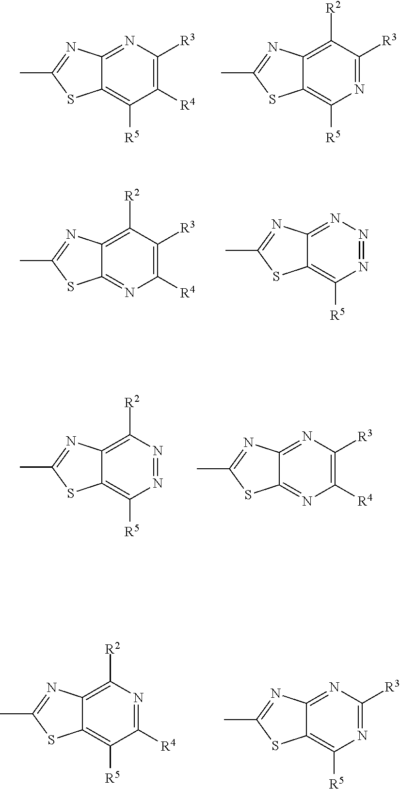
C12=C([R5])C([R4])=C([R3])N=C1N=C(C)S2.C12=C([R5])N=C([R3])C([R2])=C1N=C(C)S2.C12=NC([R4])=C([R3])C([R2])=C1N=C(C)S2.C12=C([R5])N=NN=C1N=C(C)S2.C12=C([R5])N=NC([R2])=C1N=C(C)S2.C12=NC([R4])=C([R3])N=C1N=C(C)S2.C12=C([R5])C([R4])=NC([R2])=C1N=C(C)S2.C12=C([R5])N=C([R3])N=C1N=C(C)S2
